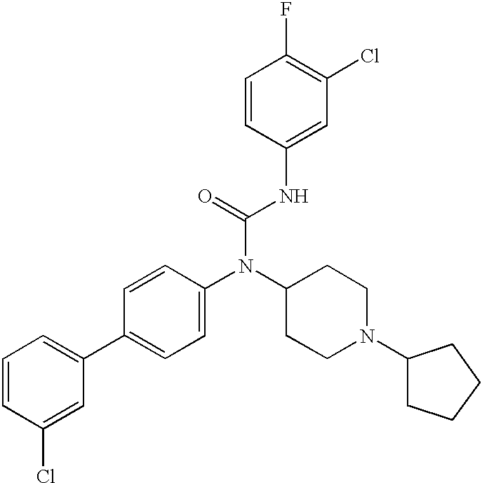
C1=CC(Cl)=CC(C2=CC=C(N(C3CCN(C4CCCC4)CC3)C(=O)NC3=CC(Cl)=C(F)C=C3)C=C2)=C1
